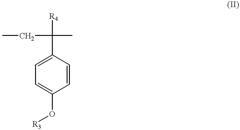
CCC(C)([R4])C1=CC=C(O[R3])C=C1
